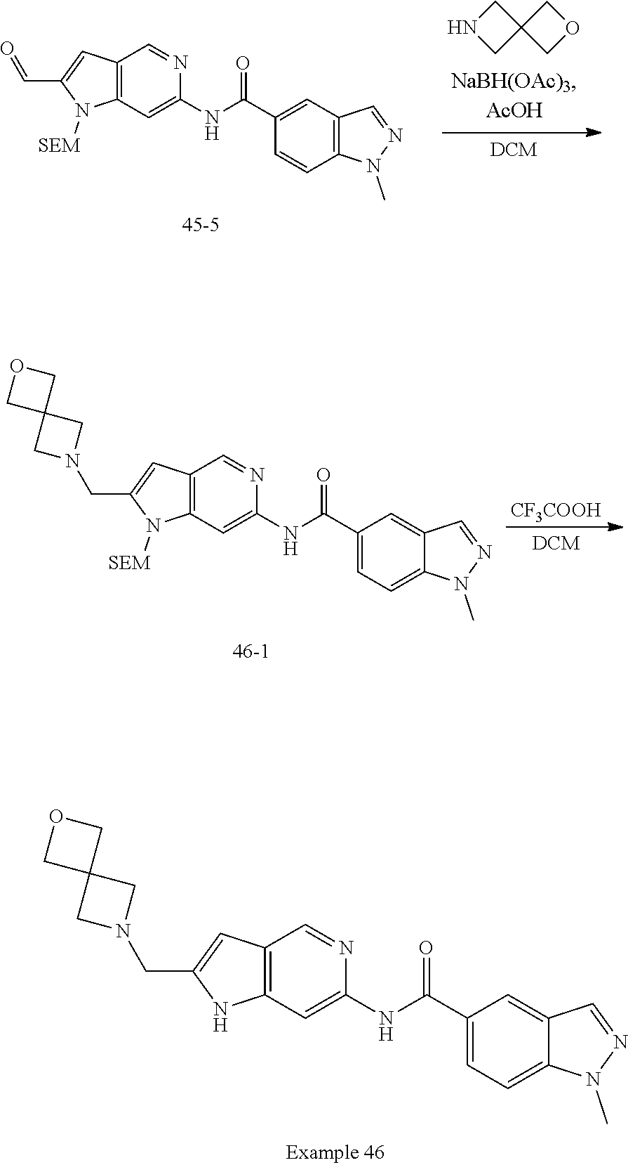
C1(C=O)=CC2=C(N1[SEM])C=C(NC(C1=CC3=C(C=C1)N(C)N=C3)=O)N=C2.C1C2(CN1)COC2.N1=CC2=CC(C(NC3=CC4=C(C=N3)C=C(CN3CC5(COC5)C3)N4[SEM])=O)=CC=C2N1C.[CF3COOH].N1(C)N=CC2=CC(C(NC3=CC4=C(C=C(CN5CC6(COC6)C5)N4)C=N3)=O)=CC=C12
